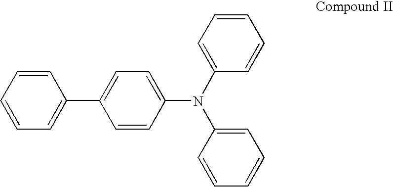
C1=CC=CC=C1C1=CC=C(N(C2=CC=CC=C2)C2=CC=CC=C2)C=C1
